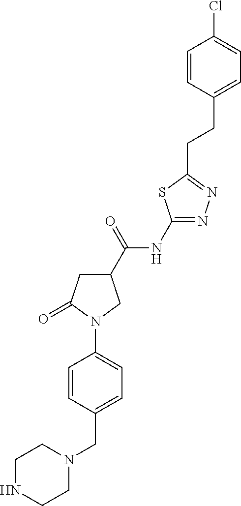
C(C1=CC=C(N2C(=O)CC(C(NC3=NN=C(CCC4=CC=C(Cl)C=C4)S3)=O)C2)C=C1)N1CCNCC1
